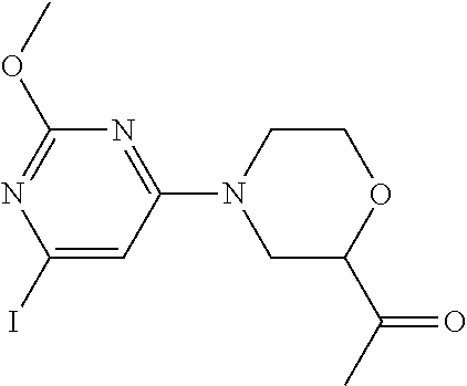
C1(OC)=NC(I)=CC(N2CC(C(C)=O)OCC2)=N1
